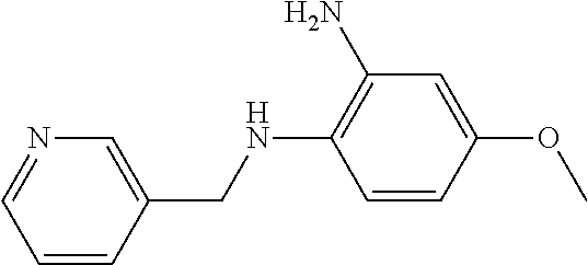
C1=CC(CNC2=C(N)C=C(OC)C=C2)=CN=C1
